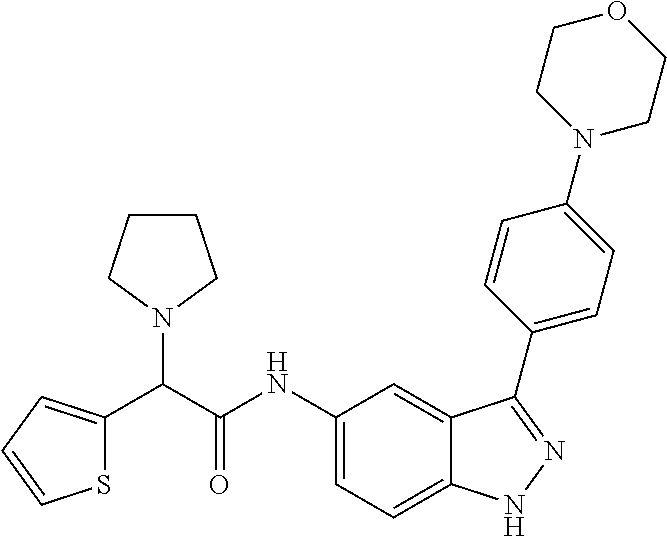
C(C(NC1=CC=C2C(=C1)C(C1=CC=C(N3CCOCC3)C=C1)=NN2)=O)(N1CCCC1)C1=CC=CS1
